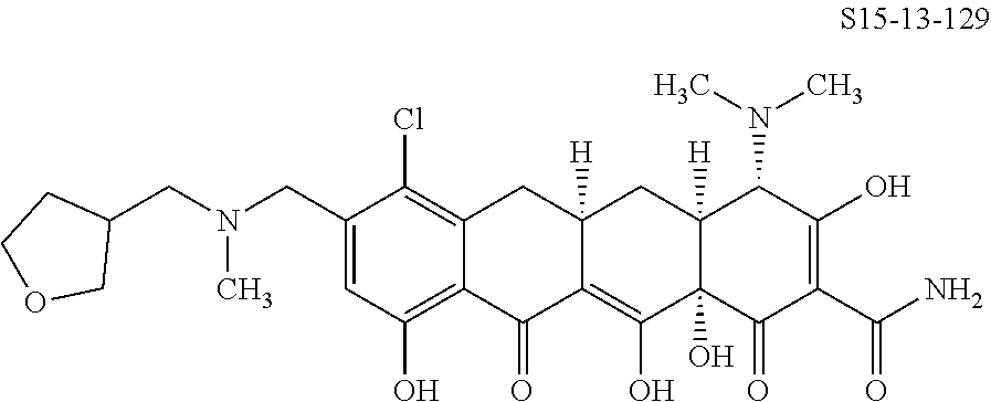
C1(CN(CC2CCOC2)C)=CC(O)=C2C(=C1Cl)CC1([H])C(=C(O)C3(O)C([H])(C1)C(N(C)C)C(O)=C(C(N)=O)C3=O)C2=O
